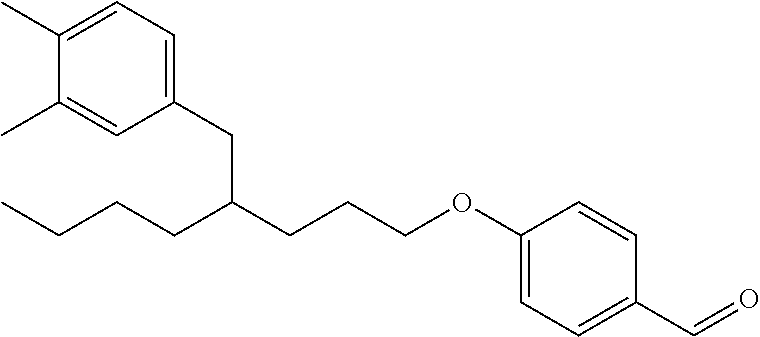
CCCCC(CCCOC1=CC=C(C=O)C=C1)CC1=CC=C(C)C(C)=C1
